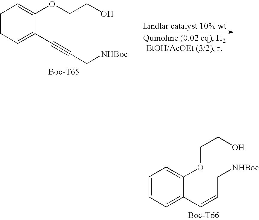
C1=CC=C(C#CC[NHBoc])C(OCCO)=C1.C1=CC=C(C=CC[NHBoc])C(OCCO)=C1
